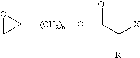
C1([(CH2)n]OC(=O)C([X])[R])OC1
